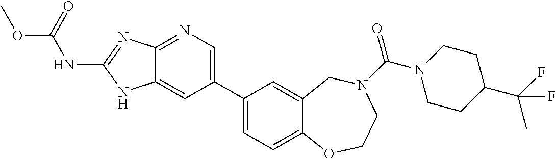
C1(C2=CN=C3C(=C2)NC(NC(=O)OC)=N3)=CC=C2C(=C1)CN(C(N1CCC(C(F)(F)C)CC1)=O)CCO2
